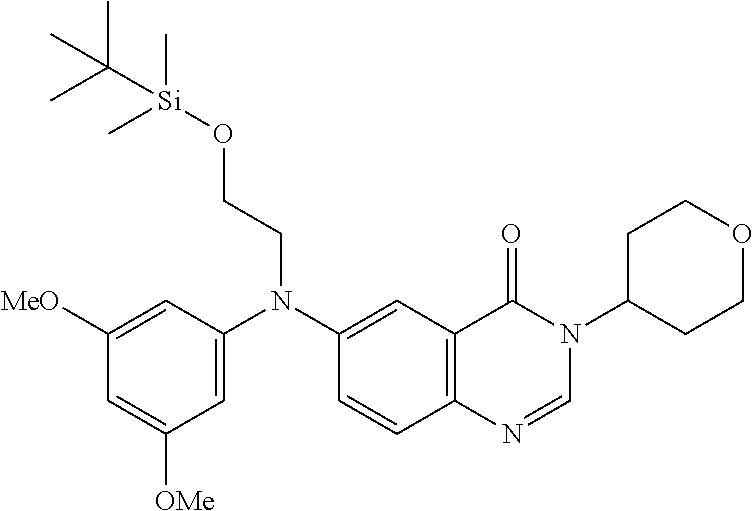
C12=C(N=CN(C3CCOCC3)C1=O)C=CC(N(C1=CC([OMe])=CC([MeO])=C1)CCO[Si](C)(C)C(C)(C)C)=C2
